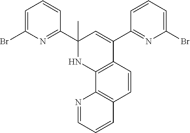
C1=C(Br)N=C(C2(C)NC3=C(C(C4=NC(Br)=CC=C4)=C2)C=CC2=C3N=CC=C2)C=C1
